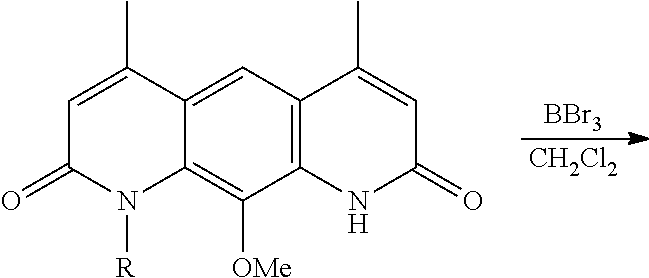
[BBr3].[CH2Cl2].C1=C(C)C2=CC3=C(C([OMe])=C2N([R])C1=O)NC(=O)C=C3C
